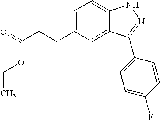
C(CC1=CC=C2C(=C1)C(C1=CC=C(F)C=C1)=NN2)C(=O)OCC
